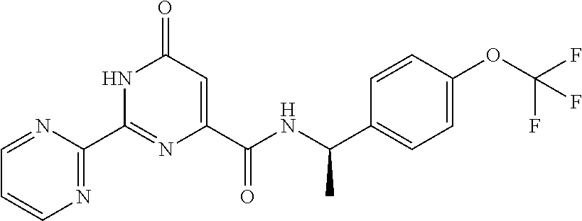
C1(=O)C=C(C(NC(C2=CC=C(OC(F)(F)F)C=C2)C)=O)N=C(C2=NC=CC=N2)N1
